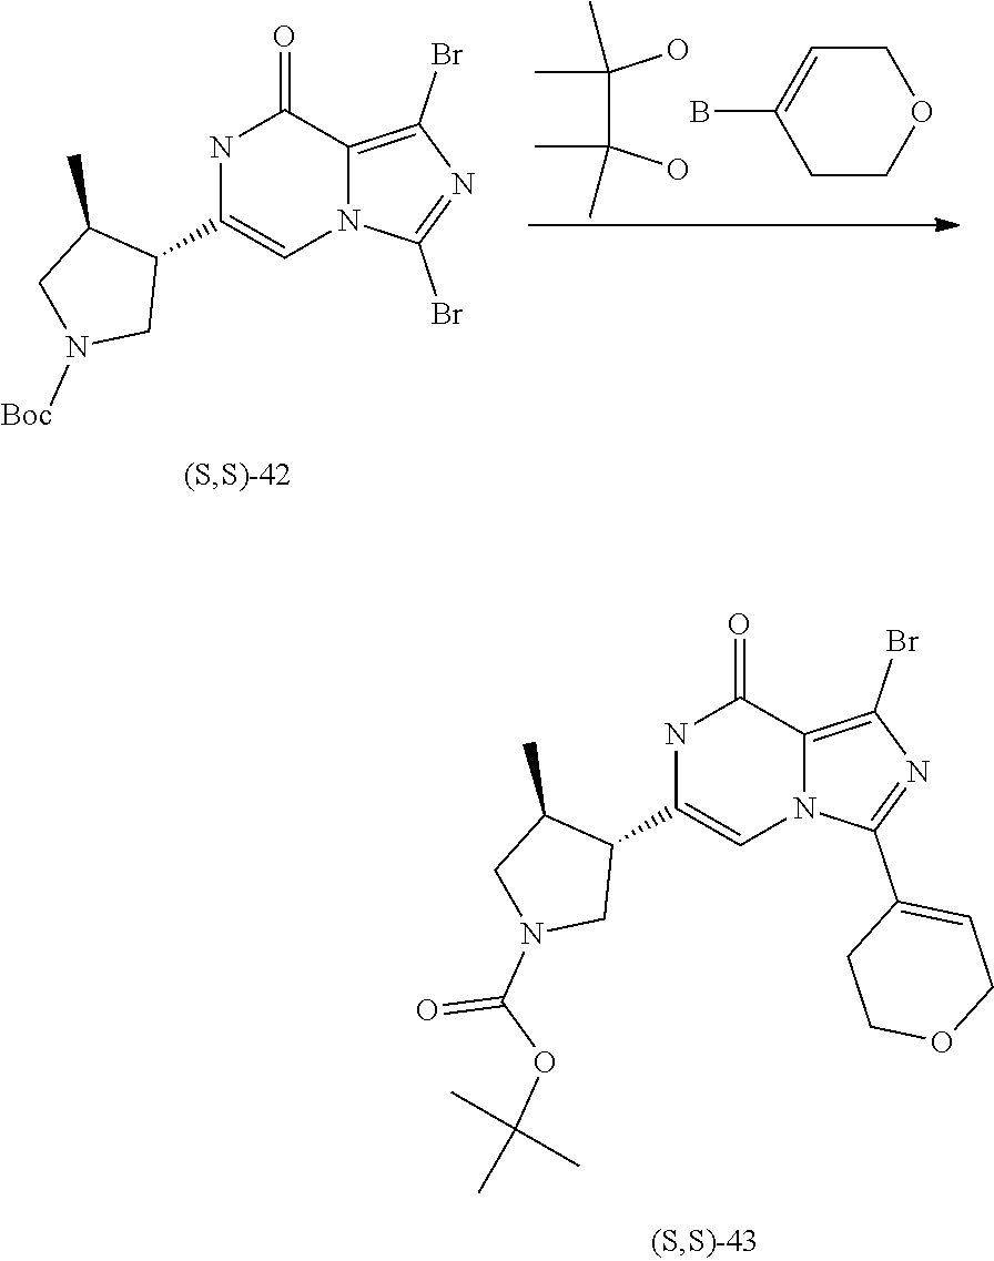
N1C(C2C(C)CN(C(OC(C)(C)C)=O)C2)=CN2C(=C(Br)N=C2C2=CCOCC2)C1=O.N1C(C2C(C)CN([Boc])C2)=CN2C(=C(Br)N=C2Br)C1=O.OC(C(O)(C)C)(C)C.C1COCC=C1B
